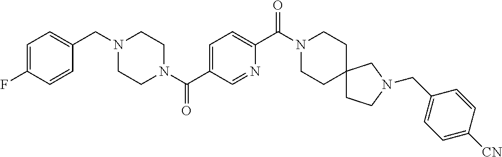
C1(F)=CC=C(CN2CCN(C(C3=CC=C(C(N4CCC5(CC4)CCN(CC4=CC=C([CN])C=C4)C5)=O)N=C3)=O)CC2)C=C1
